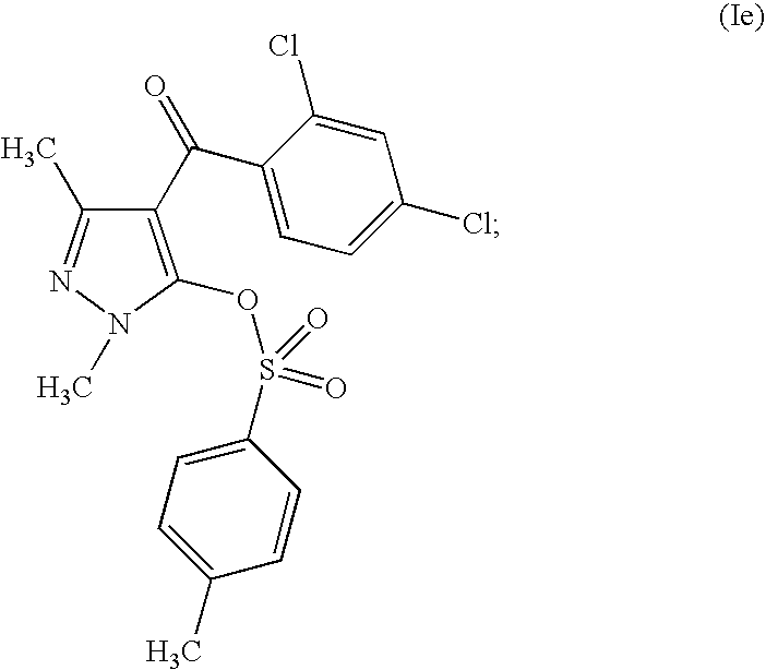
C1(C(=O)C2=CC=C(Cl)C=C2Cl)=C(OS(C2=CC=C(C)C=C2)(=O)=O)N(C)N=C1C
